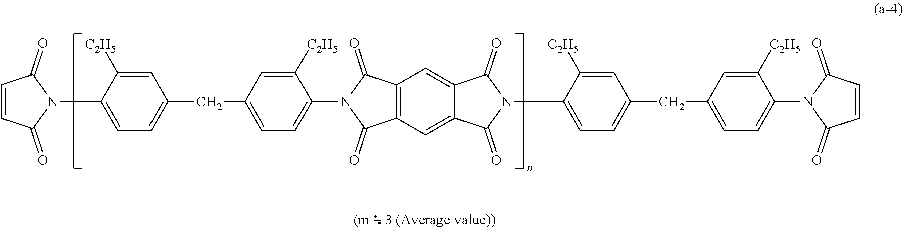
C1(=O)C=CC(=O)N1C1=CC=C(CC2=CC=C(N3C(=O)C4=CC5=C(C=C4C3=O)C(=O)N(C3=CC=C(CC4=CC=C(N6C(=O)C=CC6=O)C([C2H5])=C4)C=C3[C2H5])C5=O)C([C2H5])=C2)C=C1[C2H5]
